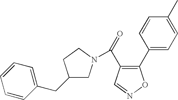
C1(CC2=CC=CC=C2)CN(C(=O)C2=C(C3=CC=C(C)C=C3)ON=C2)CC1
